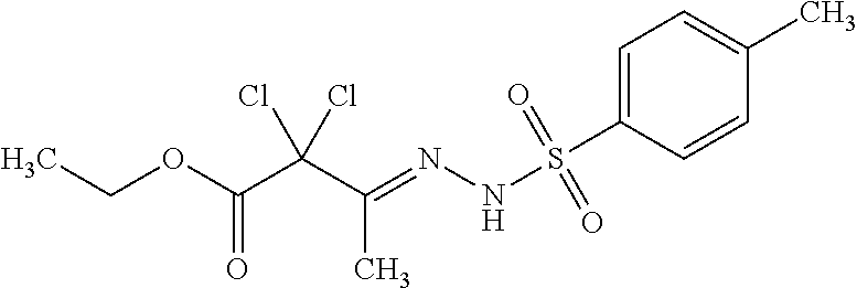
C1=C(S(NN=C(C(Cl)(Cl)C(OCC)=O)C)(=O)=O)C=CC(C)=C1
